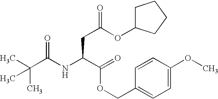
N(C(C(OCC1=CC=C(OC)C=C1)=O)CC(OC1CCCC1)=O)C(C(C)(C)C)=O
